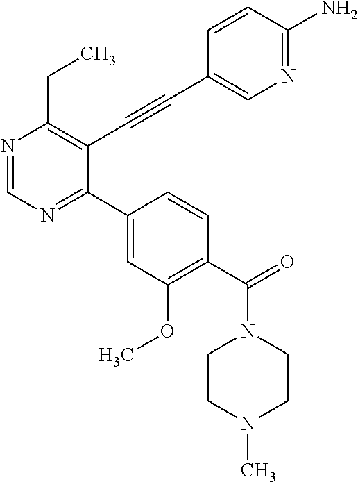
N1=CN=C(C2=CC(OC)=C(C(=O)N3CCN(C)CC3)C=C2)C(C#CC2=CN=C(N)C=C2)=C1CC
